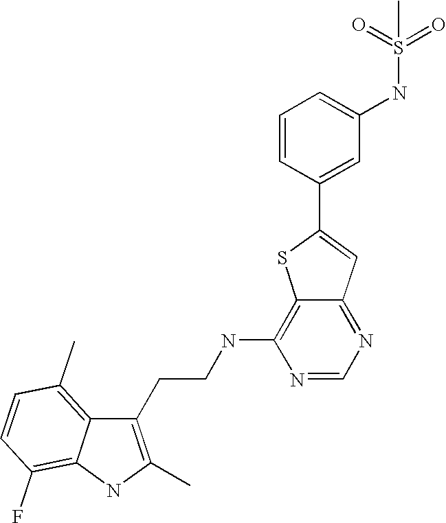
C1(CCNC2=C3C(=NC=N2)C=C(C2=CC(NS(=O)(=O)C)=CC=C2)S3)=C(C)NC2=C(F)C=CC(C)=C12
